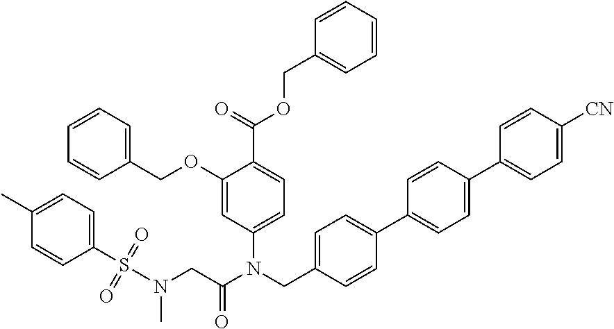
C1(S(N(CC(N(CC2=CC=C(C3=CC=C(C4=CC=C([CN])C=C4)C=C3)C=C2)C2=CC=C(C(=O)OCC3=CC=CC=C3)C(OCC3=CC=CC=C3)=C2)=O)C)(=O)=O)=CC=C(C)C=C1
